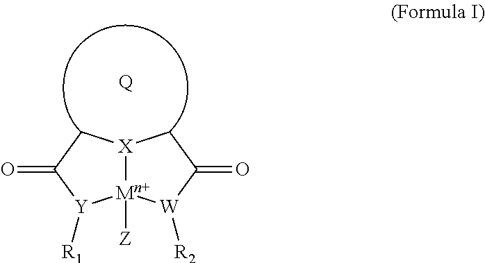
[X]12[Mn+]([Z])([W]([R2])C(=O)C1)[Y]([R1])C(=O)C2.[Q]
